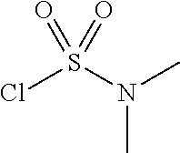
ClS(=O)(N(C)C)=O
